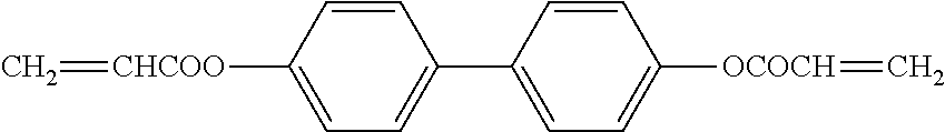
[CHCOO](C1=CC=C(C2=CC=C([OCOCH]=C)C=C2)C=C1)=C
